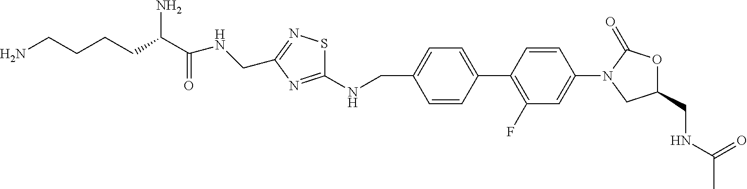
C1=CC(CNC2=NC(CNC(=O)C(CCCCN)N)=NS2)=CC=C1C1=C(F)C=C(N2CC(CNC(C)=O)OC2=O)C=C1
